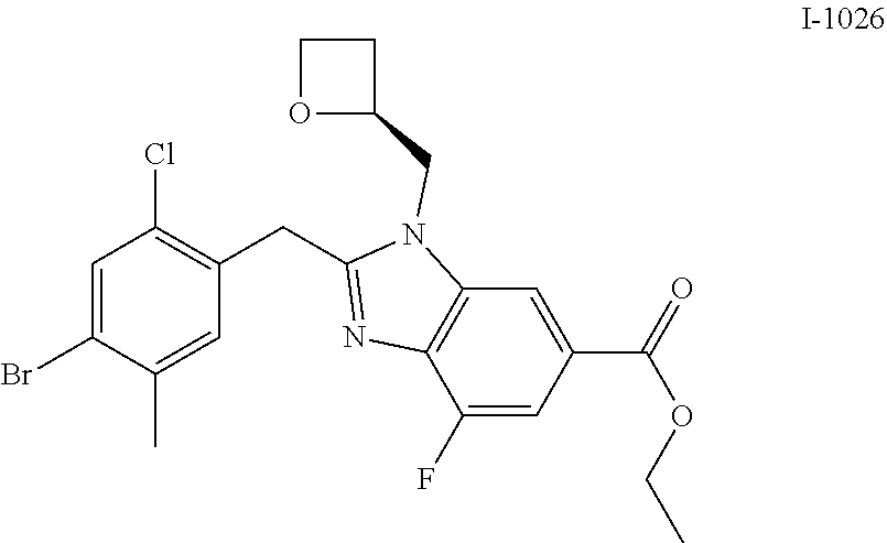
C1=C(C(=O)OCC)C=C(F)C2=C1N(CC1CCO1)C(CC1=C(Cl)C=C(Br)C(C)=C1)=N2
